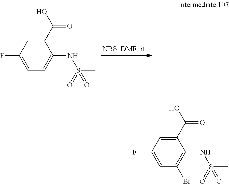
C1(C(=O)O)=CC(F)=CC=C1NS(=O)(C)=O.C1(C(=O)O)=CC(F)=CC(Br)=C1NS(=O)(C)=O
